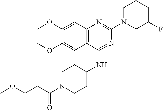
C12=C(C(NC3CCN(C(CCOC)=O)CC3)=NC(N3CC(F)CCC3)=N1)C=C(OC)C(OC)=C2
